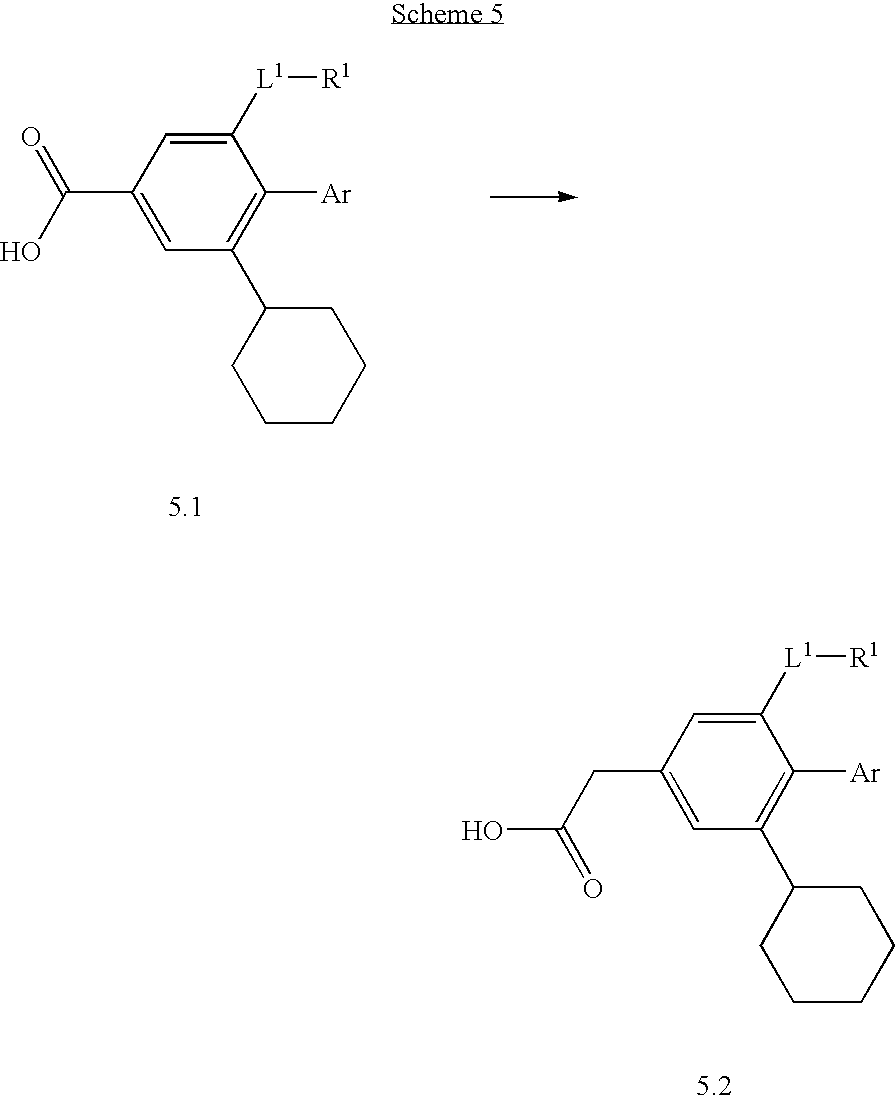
C1([L1][R1])=CC(C(=O)O)=CC(C2CCCCC2)=C1[Ar].C1([L1][R1])=CC(CC(=O)O)=CC(C2CCCCC2)=C1[Ar]
